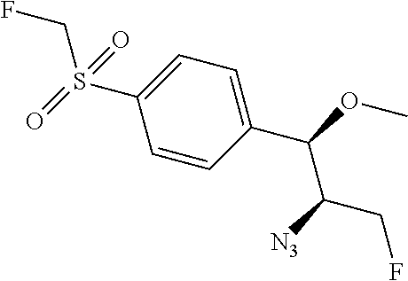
S(C1=CC=C(C(OC)C([N3])CF)C=C1)(=O)(CF)=O
